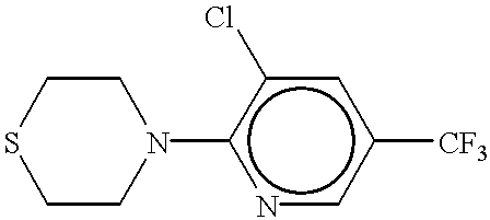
S1CCN(c2ncc([CF3])cc2Cl)CC1
